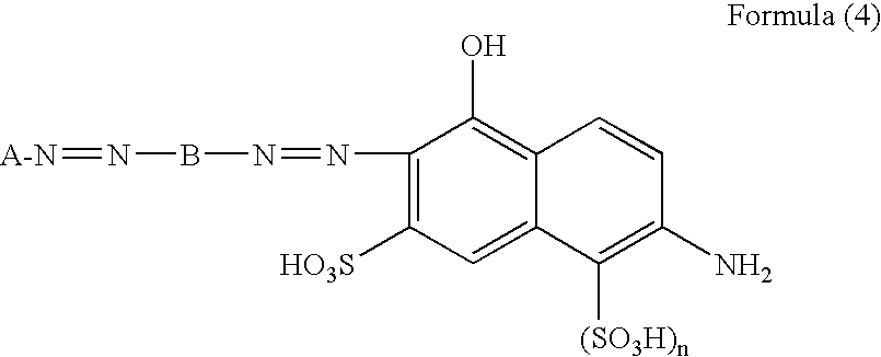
[A-N]=NBN=NC1=C([HO3S])C=C2C(=C1O)C=CC(N)=C2[(SO3H)n]
